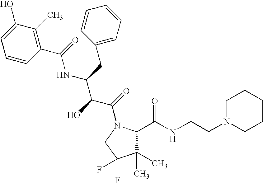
C1(C)(C)C(C(NCCN2CCCCC2)=O)N(C(=O)C(C(NC(C2=C(C)C(O)=CC=C2)=O)CC2=CC=CC=C2)O)CC1(F)F
